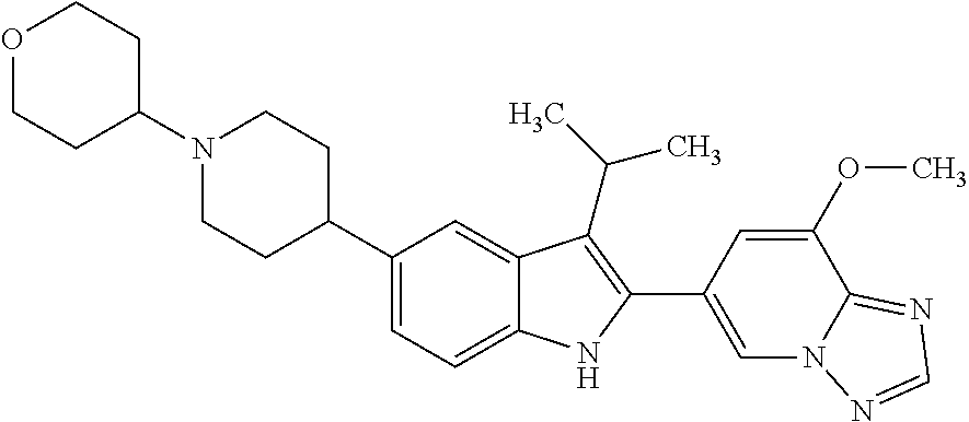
C1=C(C2=C(C(C)C)C3=CC(C4CCN(C5CCOCC5)CC4)=CC=C3N2)C=C(OC)C2=NC=NN12
